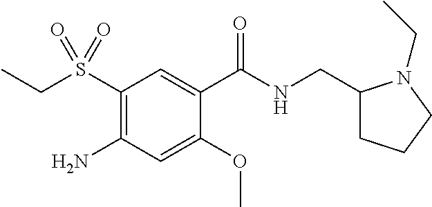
C1(CNC(C2=CC(S(CC)(=O)=O)=C(N)C=C2OC)=O)CCCN1CC
